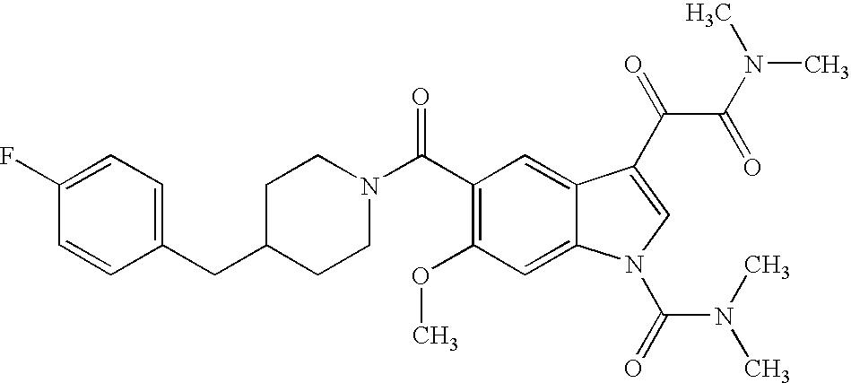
C1(F)=CC=C(CC2CCN(C(C3=C(OC)C=C4C(=C3)C(C(C(N(C)C)=O)=O)=CN4C(=O)N(C)C)=O)CC2)C=C1
